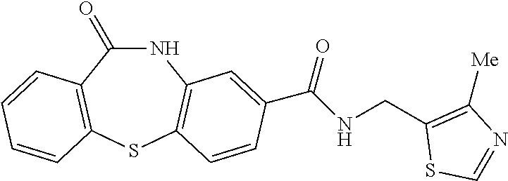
N1C(=O)C2=C(SC3=C1C=C(C(NCC1=C([Me])N=CS1)=O)C=C3)C=CC=C2
